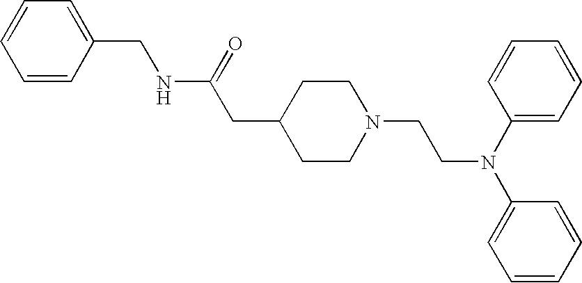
C1=CC=C(CNC(=O)CC2CCN(CCN(C3=CC=CC=C3)C3=CC=CC=C3)CC2)C=C1
